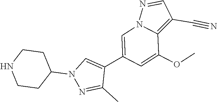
C1(C2=CN3C(=C(C#N)C=N3)C(OC)=C2)=CN(C2CCNCC2)N=C1C
